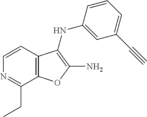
N1=C(CC)C2=C(C=C1)C(NC1=CC(C#C)=CC=C1)=C(N)O2
